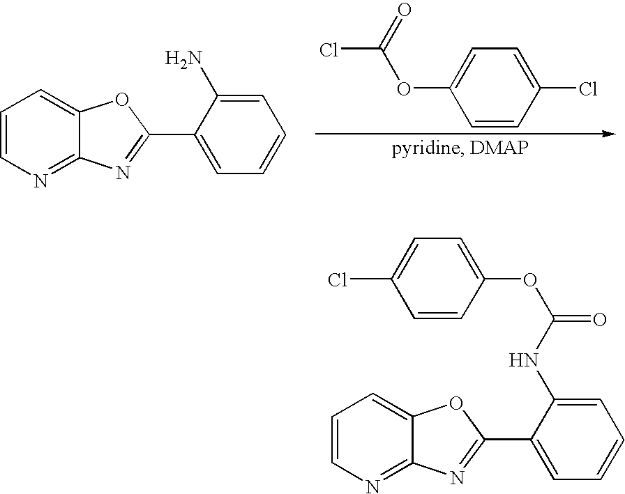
C1=CN=C2C(=C1)OC(C1=CC=CC=C1N)=N2.C1=CC(Cl)=CC=C1OC(=O)Cl.C1=CN=C2C(=C1)OC(C1=CC=CC=C1NC(OC1=CC=C(Cl)C=C1)=O)=N2
